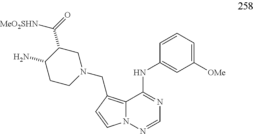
C1([OMe])=CC=CC(NC2=NC=NN3C2=C(CN2CC(C(=O)[MeO2SHN])C(N)CC2)C=C3)=C1
